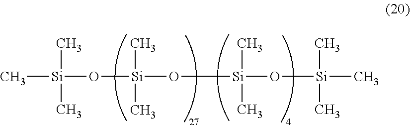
C[Si](O[Si](O[Si](C)(C)O[Si](C)(C)C)(C)C)(C)C
